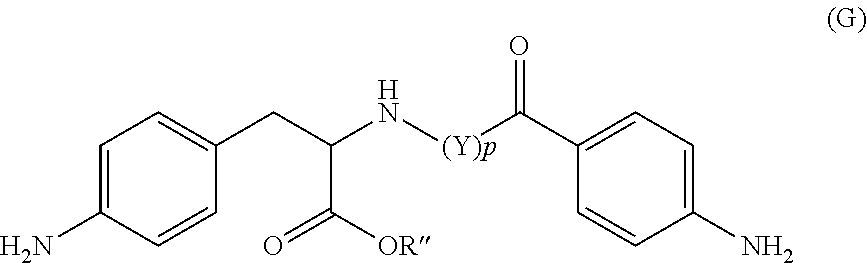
C(C([OR])=O)(CC1=CC=C(N)C=C1)N[(Y)p]C(C1=CC=C(N)C=C1)=O
